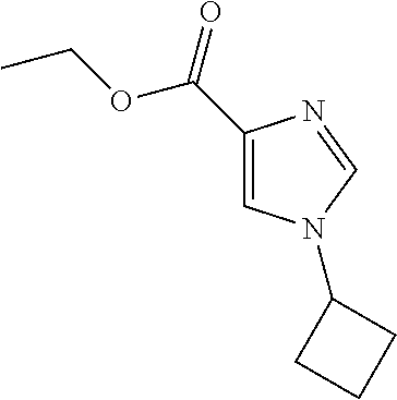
N1(C2CCC2)C=NC(C(OCC)=O)=C1
